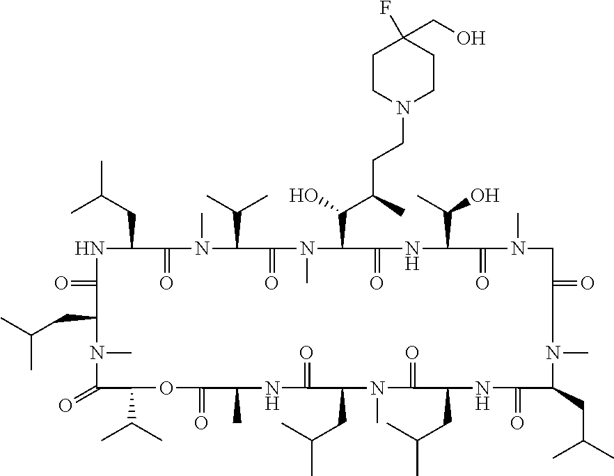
C1(=O)C(C(C)C)OC(=O)C(C)NC(=O)C(CC(C)C)N(C)C(=O)C(CC(C)C)NC(=O)C(CC(C)C)N(C)C(=O)CN(C)C(=O)C(C(C)O)NC(=O)C(C(O)C(C)CCN2CCC(F)(CO)CC2)N(C)C(=O)C(C(C)C)N(C)C(=O)C(CC(C)C)NC(=O)C(CC(C)C)N1C
